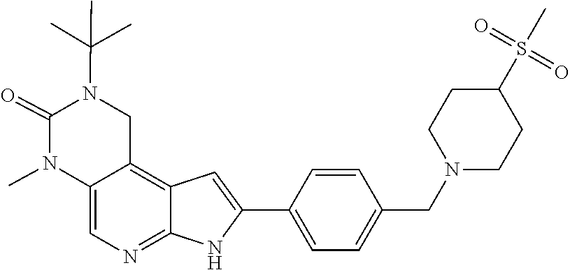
CC(C)(C)N1C(=O)N(C)C2=CN=C3C(=C2C1)C=C(C1=CC=C(CN2CCC(S(C)(=O)=O)CC2)C=C1)N3
